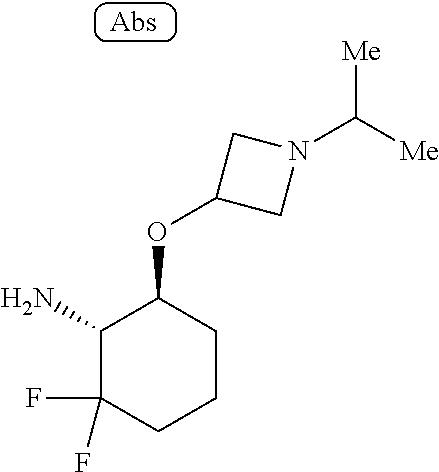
C1(N)C(F)(F)CCCC1OC1CN(C([Me])[Me])C1
